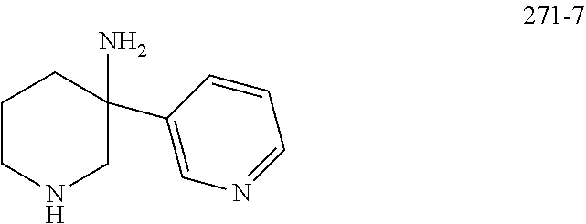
C1CNCC(N)(C2=CN=CC=C2)C1
